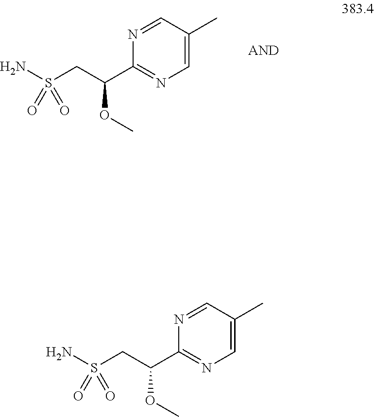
C1=C(C)C=NC(C(CS(N)(=O)=O)OC)=N1.C1=C(C)C=NC(C(CS(N)(=O)=O)OC)=N1
